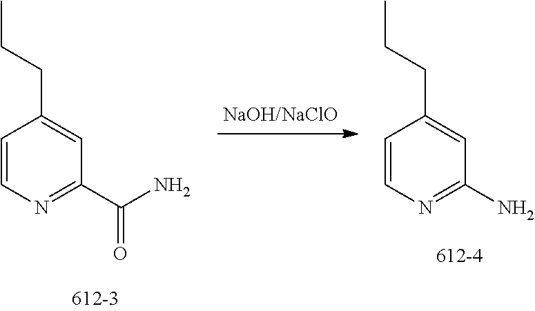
C1=CN=C(C(N)=O)C=C1CCC.C1=CN=C(N)C=C1CCC
